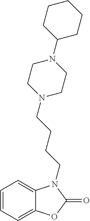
C1=CC=C2C(=C1)N(CCCCN1CCN(C3CCCCC3)CC1)C(=O)O2
